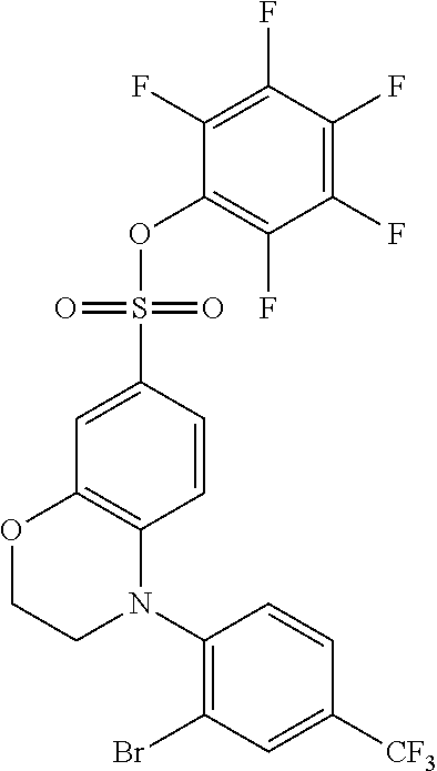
C1=C(S(OC2=C(F)C(F)=C(F)C(F)=C2F)(=O)=O)C=CC2=C1OCCN2C1=C(Br)C=C([CF3])C=C1
